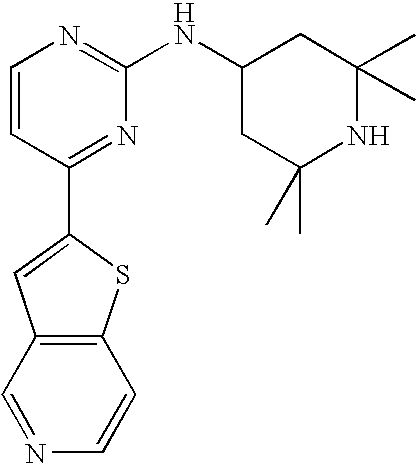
C1=CC(C2=CC3=C(S2)C=CN=C3)=NC(NC2CC(C)(C)NC(C)(C)C2)=N1
